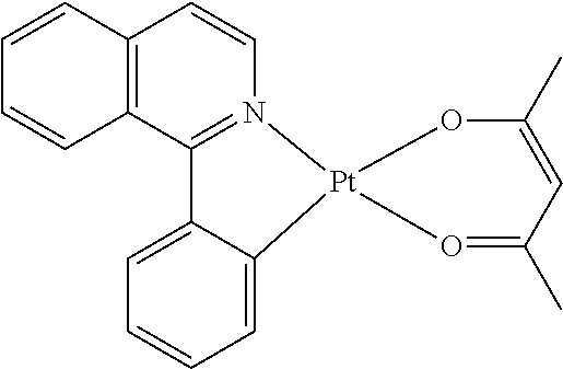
[Pt]12(OC(C)=CC(C)=O1)C1=CC=CC=C1C1=N2C=CC2=C1C=CC=C2
